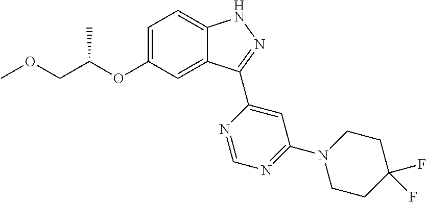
C1=C(OC(COC)C)C=C2C(=C1)NN=C2C1=CC(N2CCC(F)(F)CC2)=NC=N1
